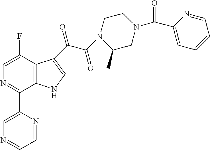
N1C=C(C(=O)C(N2C(C)CN(C(C3=CC=CC=N3)=O)CC2)=O)C2=C1C(C1=CN=CC=N1)=NC=C2F
